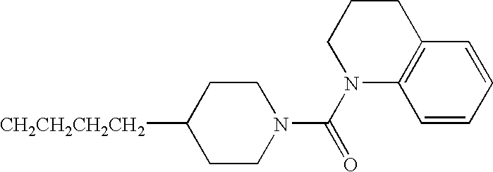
[CH2CH2CH2CH2]C1CCN(C(N2C3=C(CCC2)C=CC=C3)=O)CC1
